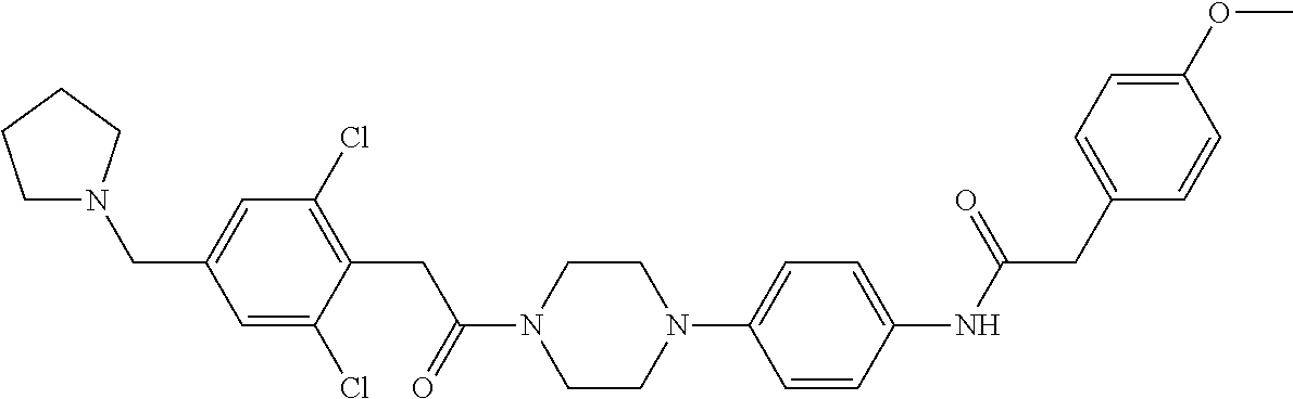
C1N(CC2=CC(Cl)=C(CC(N3CCN(C4=CC=C(NC(CC5=CC=C(OC)C=C5)=O)C=C4)CC3)=O)C(Cl)=C2)CCC1
